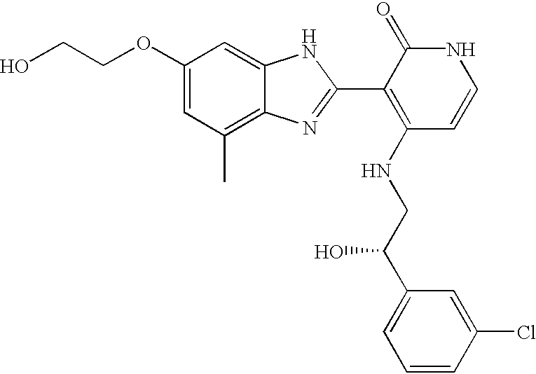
C1(OCCO)=CC(C)=C2C(=C1)NC(C1=C(NCC(C3=CC=CC(Cl)=C3)O)C=CNC1=O)=N2
